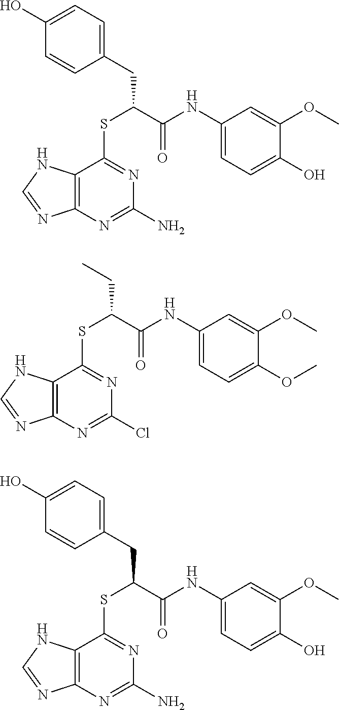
C12=C(NC=N1)C(SC(C(NC1=CC=C(O)C(OC)=C1)=O)CC1=CC=C(O)C=C1)=NC(N)=N2.C12=C(NC=N1)C(SC(C(NC1=CC=C(OC)C(OC)=C1)=O)CC)=NC(Cl)=N2.C12=C(NC=N1)C(SC(C(NC1=CC=C(O)C(OC)=C1)=O)CC1=CC=C(O)C=C1)=NC(N)=N2
